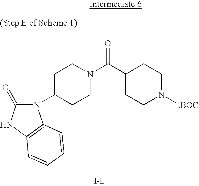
C1C(N2C(=O)NC3=C2C=CC=C3)CCN(C(C2CCN([tBOC])CC2)=O)C1
